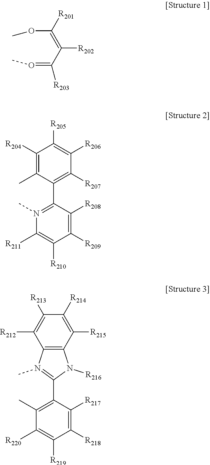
O(C(=C(C(=OC)[R203])[R202])[R201])C.C1([R204])=C(C)C(C2=N(C)C([R211])=C([R210])C([R209])=C2[R208])=C([R207])C([R206])=C1[R205].C1([R213])=C([R212])C2=C(C([R215])=C1[R214])N([R216])C(C1=C(C)C([R220])=C([R219])C([R218])=C1[R217])=N2C
